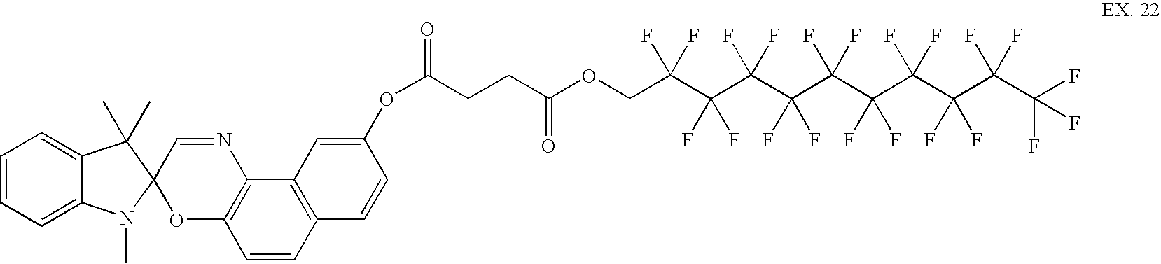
C1=CC=C2C(=C1)C(C)(C)C1(N2C)OC2=C(N=C1)C1=C(C=C2)C=CC(OC(CCC(OCC(C(C(F)(F)C(C(F)(F)C(C(F)(F)C(C(C(F)(F)F)(F)F)(F)F)(F)F)(F)F)(F)F)(F)F)=O)=O)=C1
